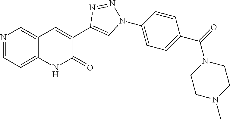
C12=CC=NC=C1C=C(C1=CN(C3=CC=C(C(=O)N4CCN(C)CC4)C=C3)N=N1)C(=O)N2
